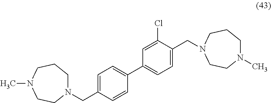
N1(CC2=CC=C(C3=CC=C(CN4CCCN(C)CC4)C(Cl)=C3)C=C2)CCCN(C)CC1
